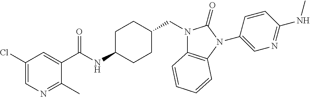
C1(C(NC2CCC(CN3C4=C(N(C5=CN=C(NC)C=C5)C3=O)C=CC=C4)CC2)=O)=CC(Cl)=CN=C1C
